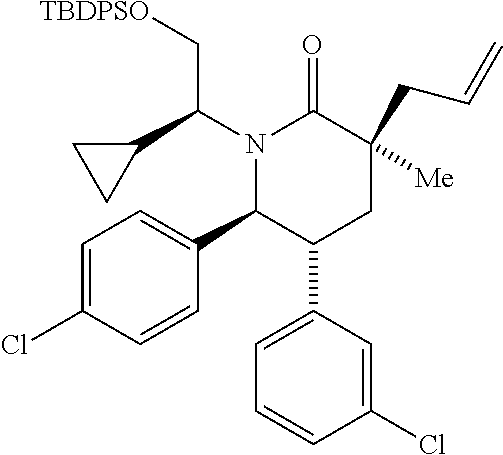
N1(C(C2CC2)C[TBDPSO])C(C2=CC=C(Cl)C=C2)C(C2=CC=CC(Cl)=C2)CC([Me])(CC=C)C1=O
